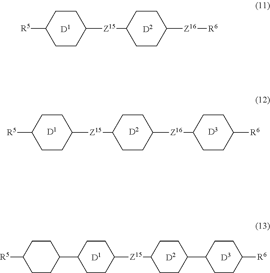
[R5]C1CCC(C2CCC([Z15]C3CCC(C4CCC([R6])CC4)CC3)CC2)CC1.C1([R5])CCC([Z15]C2CCC([Z16][R6])CC2)CC1.C1([R5])CCC([Z15]C2CCC([Z16]C3CCC([R6])CC3)CC2)CC1
